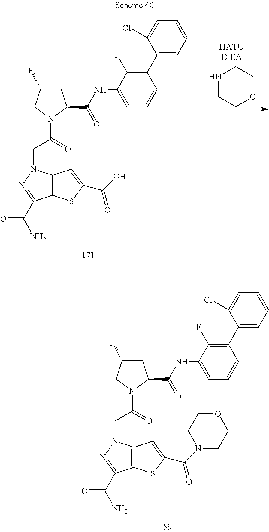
C12=C(SC(C(=O)N3CCOCC3)=C1)C(C(N)=O)=NN2CC(=O)N1C(C(=O)NC2=CC=CC(C3=CC=CC=C3Cl)=C2F)CC(F)C1.C12=C(SC(C(=O)O)=C1)C(C(N)=O)=NN2CC(=O)N1C(C(=O)NC2=CC=CC(C3=CC=CC=C3Cl)=C2F)CC(F)C1.N1CCOCC1
